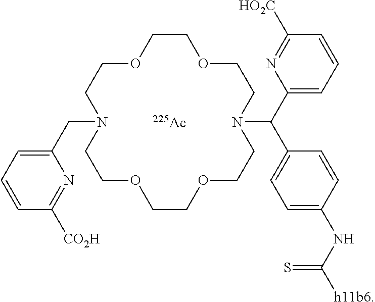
C1COCCN(CC2=CC=CC([CO2H])=N2)CCOCCOCCN(C(C2=CC=CC([HO2C])=N2)C2=CC=C(NC(=S)[h11b6])C=C2)CCO1.[Ac]
